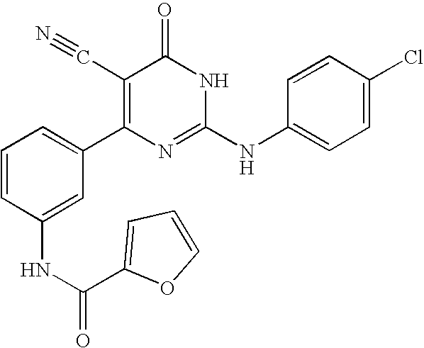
C1(NC(=O)C2=CC=CO2)=CC(C2=C(C#N)C(=O)NC(NC3=CC=C(Cl)C=C3)=N2)=CC=C1
